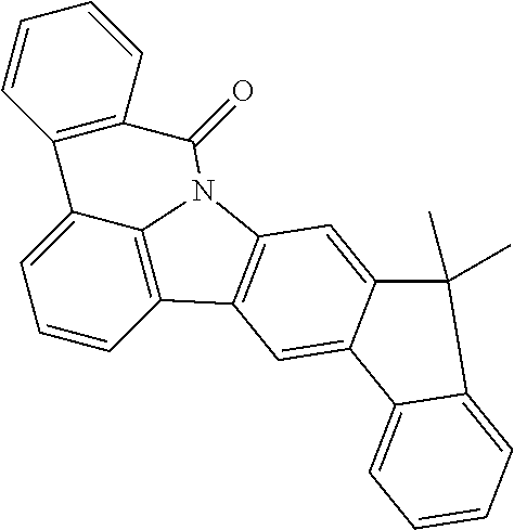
C1=CC2=C3C(=C1)C1=C(C=CC=C1)C(=O)N3C1=C2C=C2C(=C1)C(C)(C)C1=CC=CC=C21
